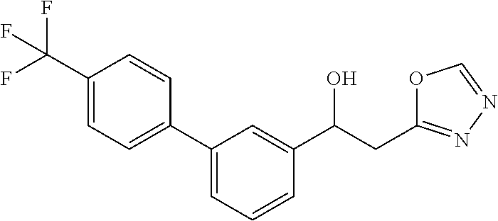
C(C(C1=CC(C2=CC=C(C(F)(F)F)C=C2)=CC=C1)O)C1=NN=CO1
